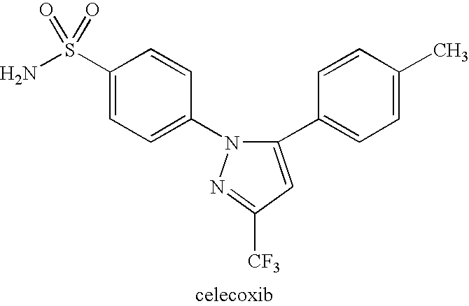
NS(C1=CC=C(N2N=C([CF3])C=C2C2=CC=C(C)C=C2)C=C1)(=O)=O
